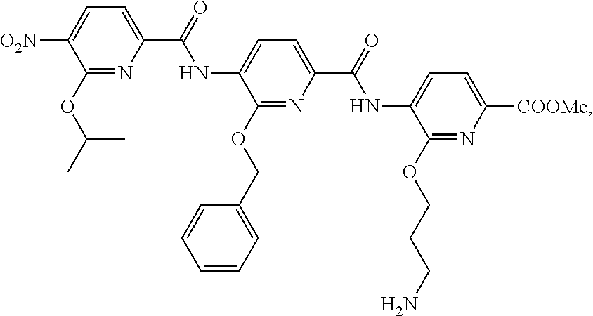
C1(OC(C)C)=NC(C(=O)NC2=CC=C(C(=O)NC3=CC=C([COOMe])N=C3OCCCN)N=C2OCC2=CC=CC=C2)=CC=C1[O2N]
